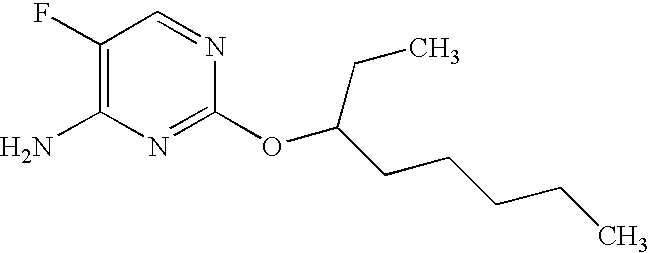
C1(F)=C(N)N=C(OC(CCCCC)CC)N=C1
